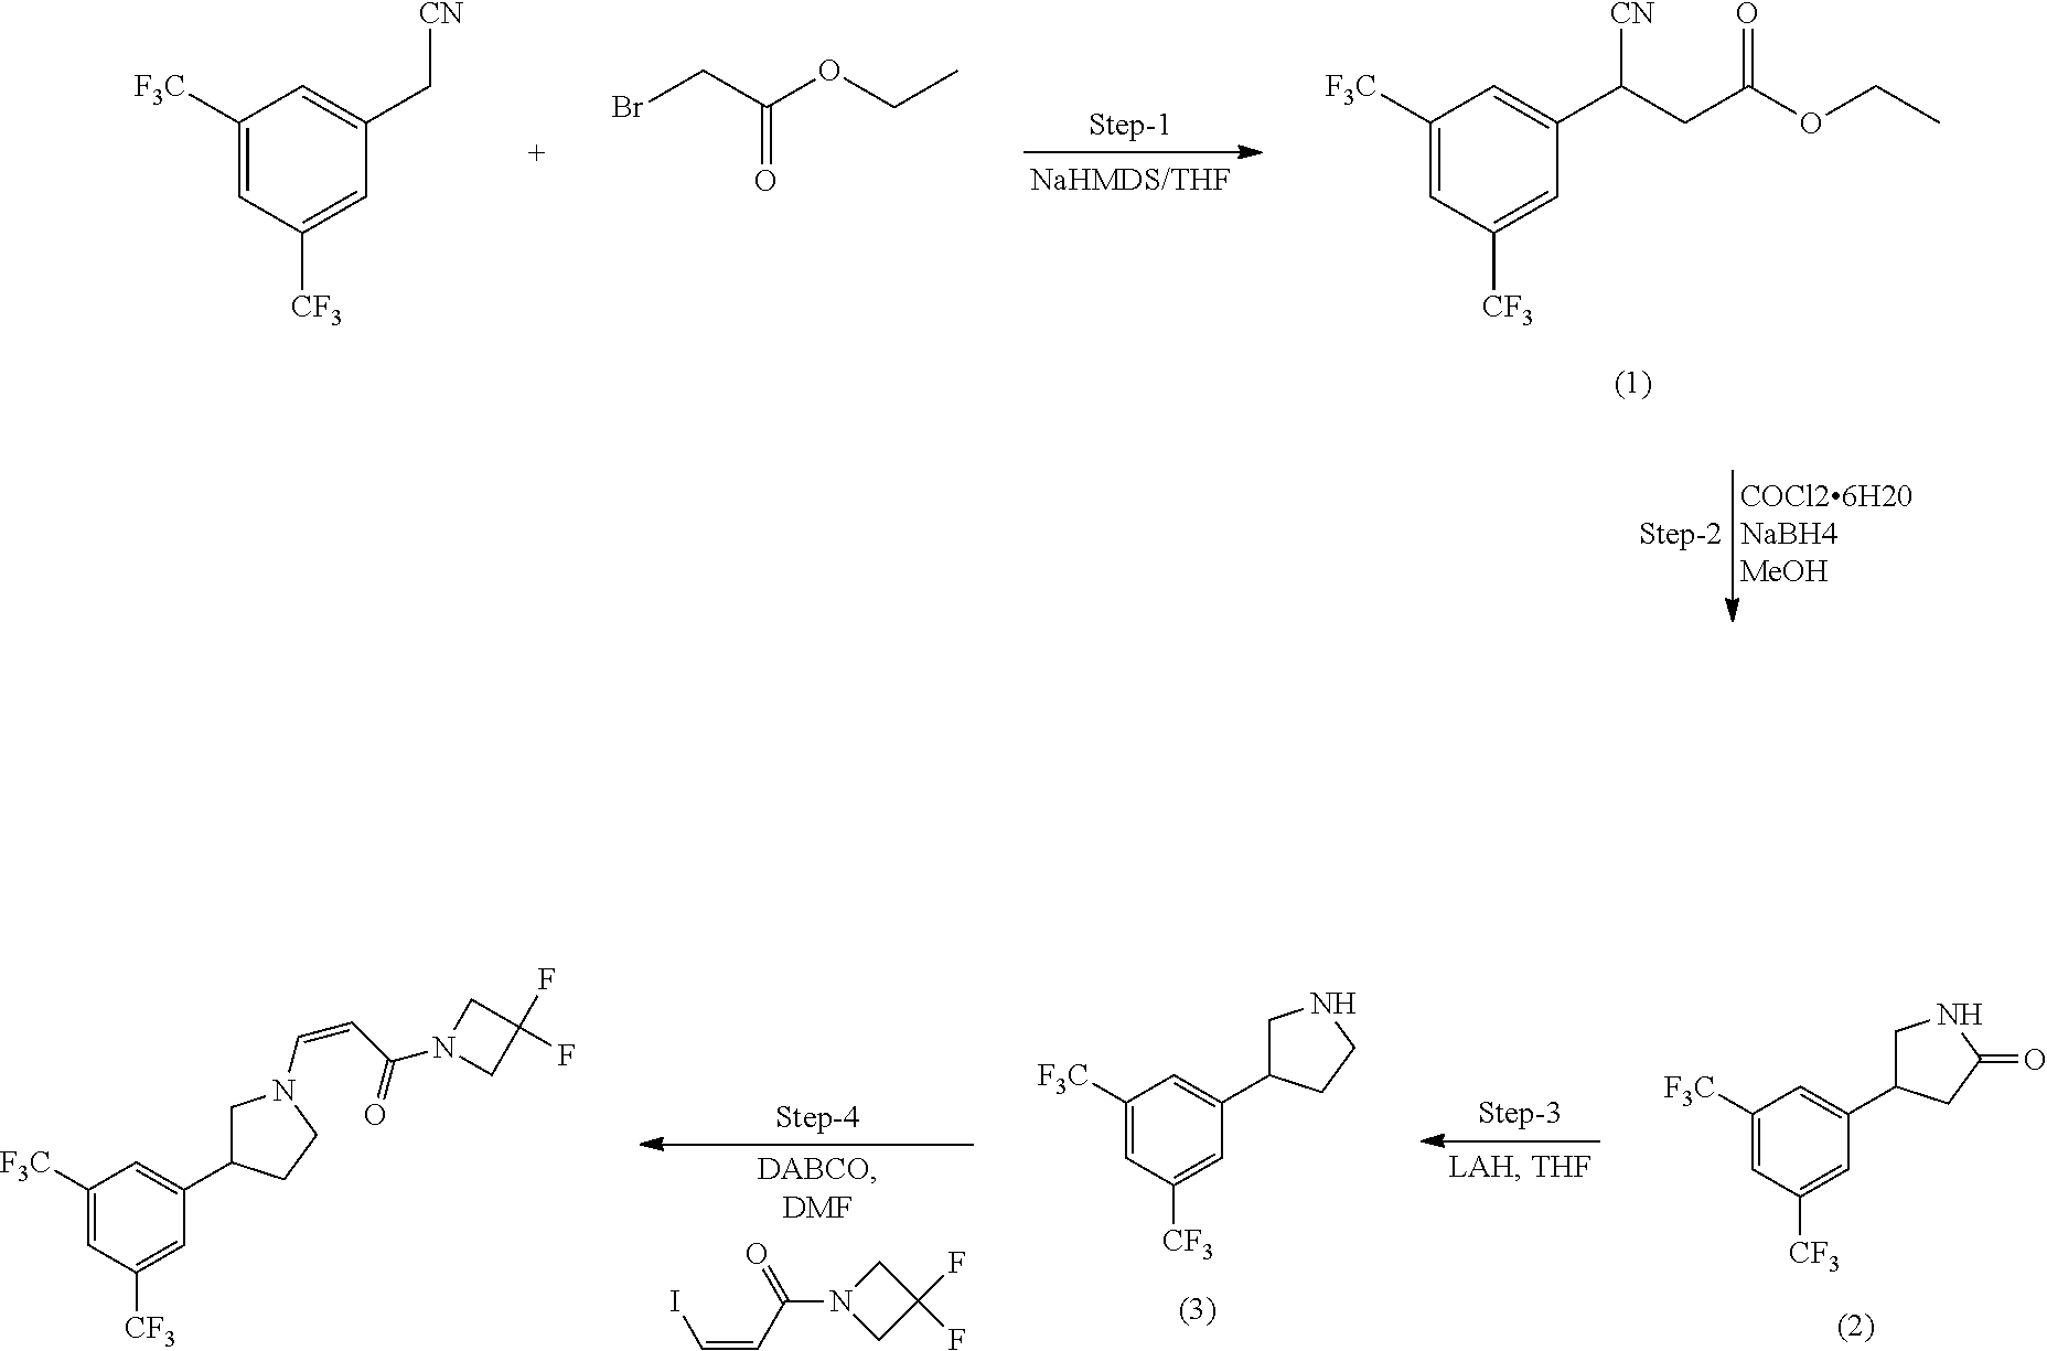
C1([F3C])=CC([CF3])=CC(C2CNCC2)=C1.C1([F3C])=CC([CF3])=CC(C2CNC(=O)C2)=C1.C1N(C(C=CI)=O)CC1(F)F.C1([F3C])=CC([CF3])=CC(C2CN(C=CC(=O)N3CC(F)(F)C3)CC2)=C1.C1([F3C])=CC([CF3])=CC(C([CN])CC(OCC)=O)=C1.C1([F3C])=CC([CF3])=CC(C[CN])=C1.BrCC(OCC)=O
